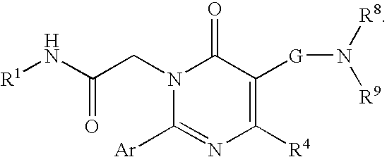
[R1]NC(CN1C([Ar])=NC([R4])=C([G]N([R8])[R9])C1=O)=O
